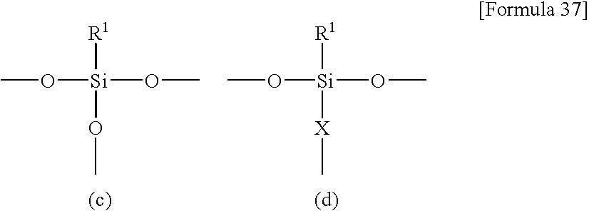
CO[Si](OC)([R1])[X]C.CO[Si](OC)([R1])OC
